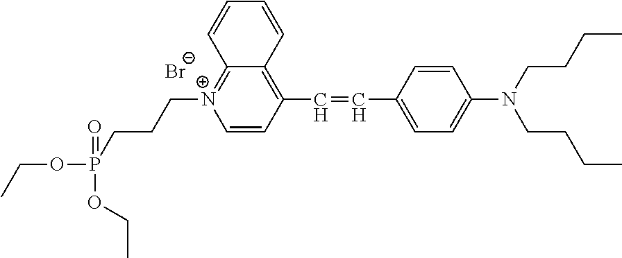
[Br-].P(CCC[N+]1=C2C(=C(C=CC3=CC=C(N(CCCC)CCCC)C=C3)C=C1)C=CC=C2)(OCC)(=O)OCC
